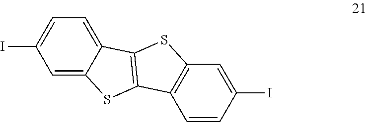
C1=C2C(=CC=C1I)C1=C(C3=C(C=C(I)C=C3)S1)S2
